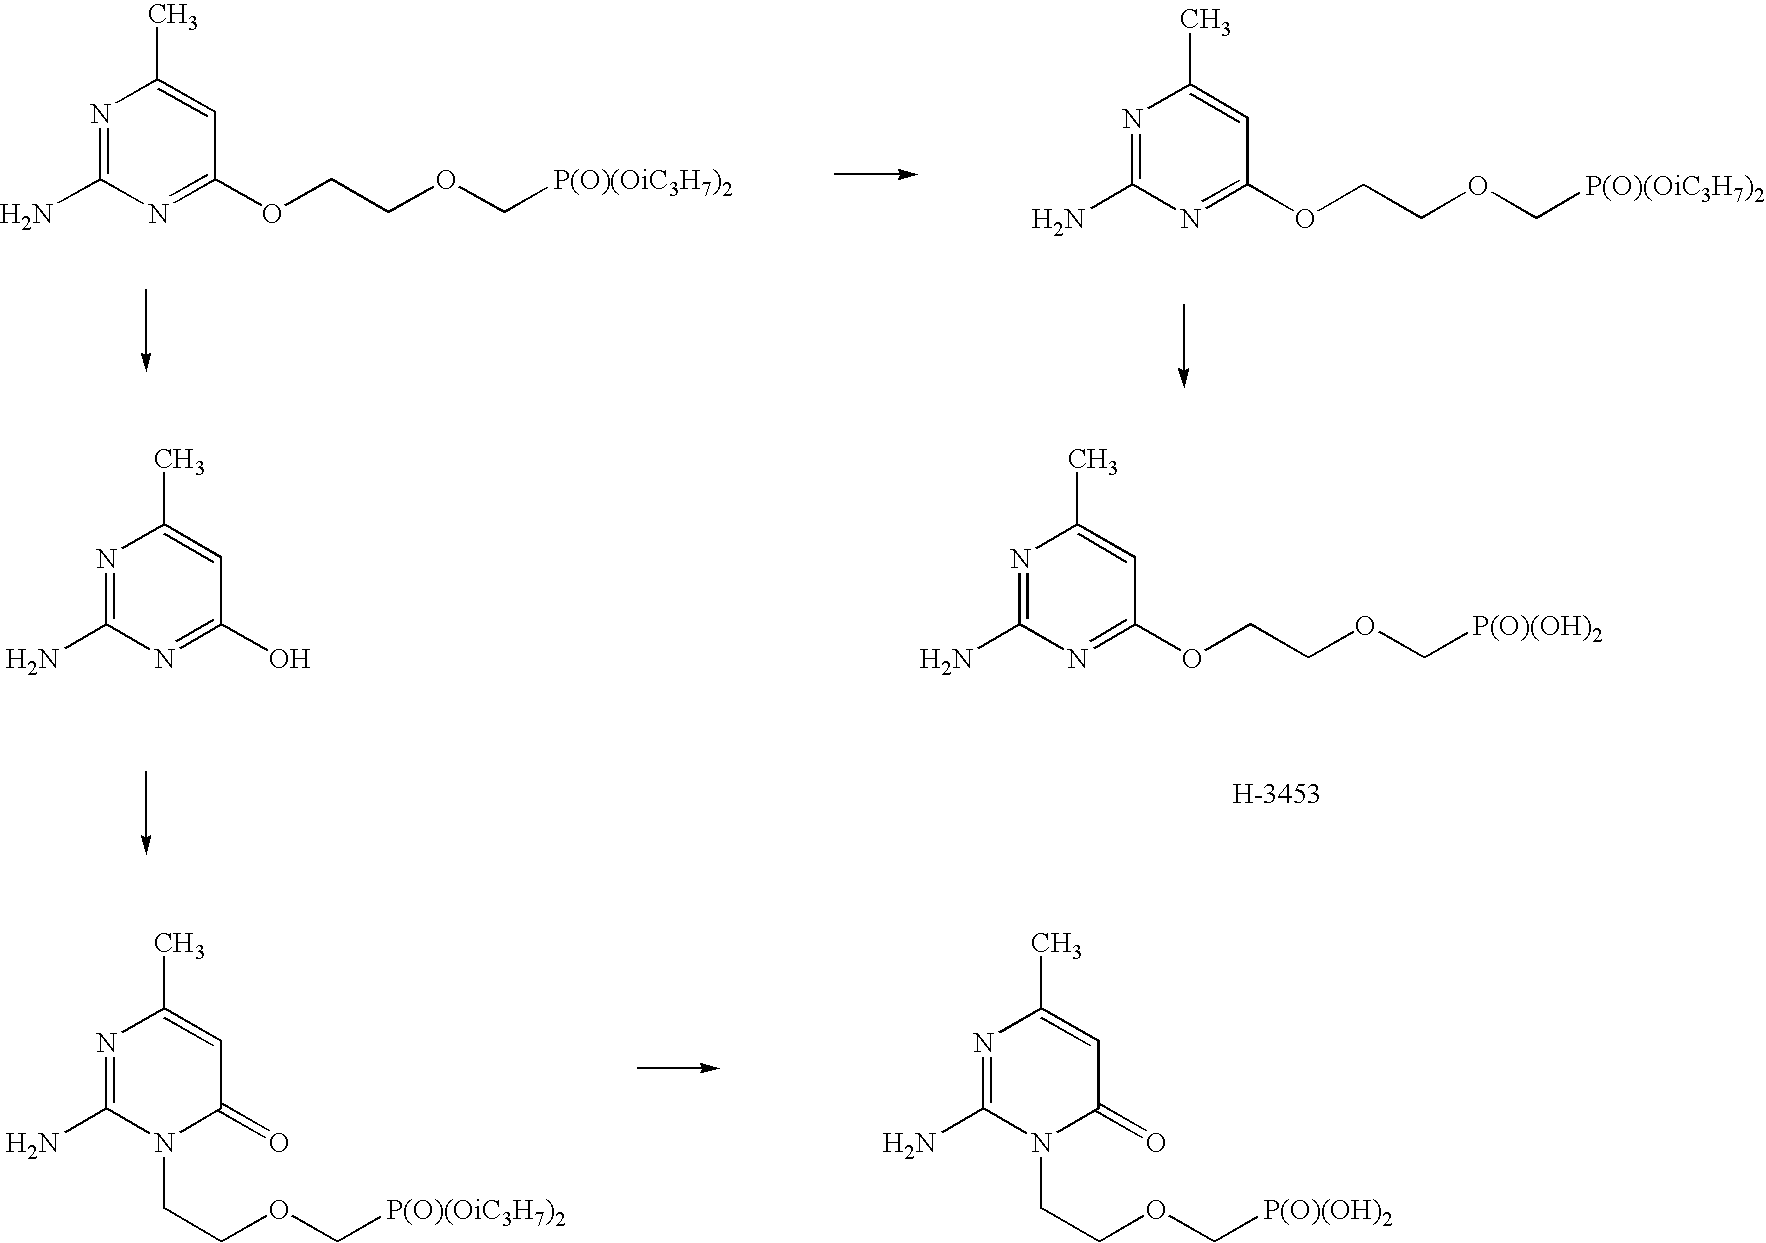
N1=C(N)N=C(OCCOC[P(O)(OiC3H7)2])C=C1C.N1=C(N)N=C(OCCOC[P(O)(OiC3H7)2])C=C1C.N1=C(N)N=C(O)C=C1C.N1=C(N)N=C(OCCOC[P(O)(OH)2])C=C1C.N1=C(N)N(CCOC[P(O)(OiC3H7)2])C(=O)C=C1C.N1=C(N)N(CCOC[P(O)(OH)2])C(=O)C=C1C
